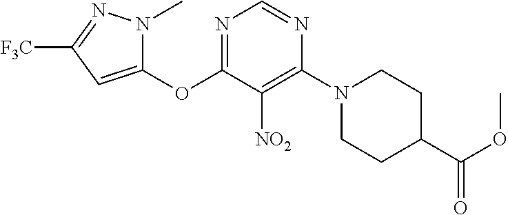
C1(OC2=NC=NC(N3CCC(C(OC)=O)CC3)=C2[NO2])=CC([F3C])=NN1C
